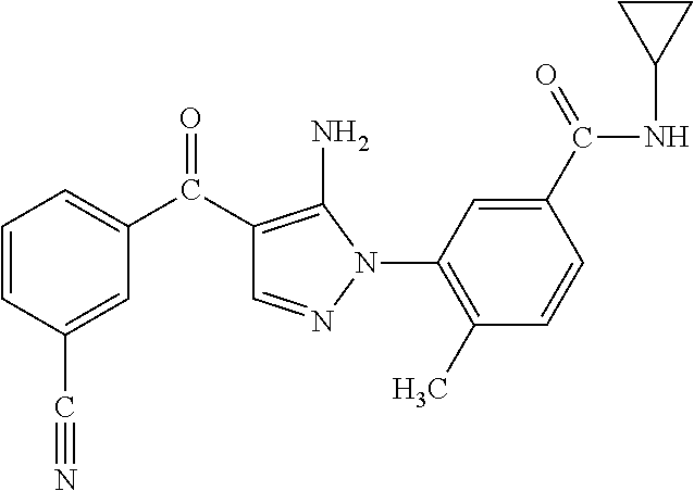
C1=CC(C#N)=CC(C(C2=C(N)N(C3=C(C)C=CC(C(=O)NC4CC4)=C3)N=C2)=O)=C1
